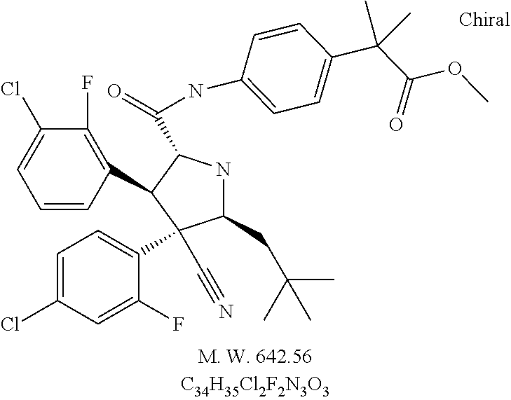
C1(CC(C)(C)C)NC(C(=O)NC2=CC=C(C(C(=O)OC)(C)C)C=C2)C(C2=C(F)C(Cl)=CC=C2)C1(C1=CC=C(Cl)C=C1F)C#N
